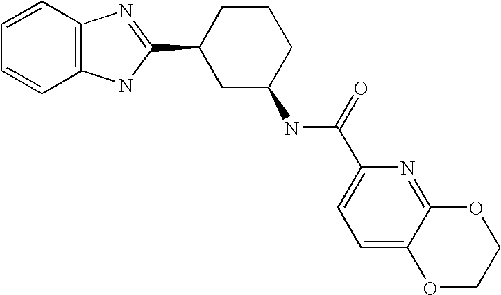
C1=CC2=C(C=C1)NC(C1CC(NC(C3=CC=C4C(=N3)OCCO4)=O)CCC1)=N2
